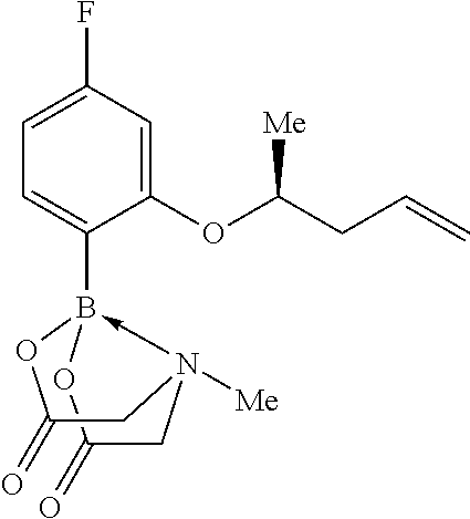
C1(=O)CN2([Me])->B(C3=CC=C(F)C=C3OC(CC=C)[Me])(OC(=O)C2)O1
